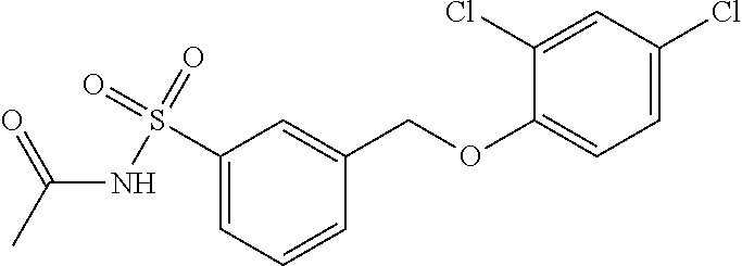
C1(S(=O)(NC(C)=O)=O)=CC=CC(COC2=CC=C(Cl)C=C2Cl)=C1
